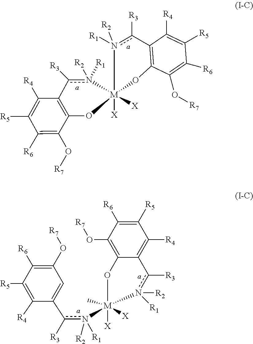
C12=C(C([R4])=C([R5])C([R6])=C1O[R7])c([R3])n([R1])([R2])[M]1([X])([X])(O2)n([R2])([R1])c([R3])C2=C(O1)C(O[R7])=C([R6])C([R5])=C2[R4].[M]1([X])([X])(n(c([R3])C2=CC(O[R7])=C([R6])C([R5])=C2[R4])([R2])[R1])(C)OC2=C(O[R7])C([R6])=C([R5])C([R4])=C2c([R3])n1([R2])[R1]
